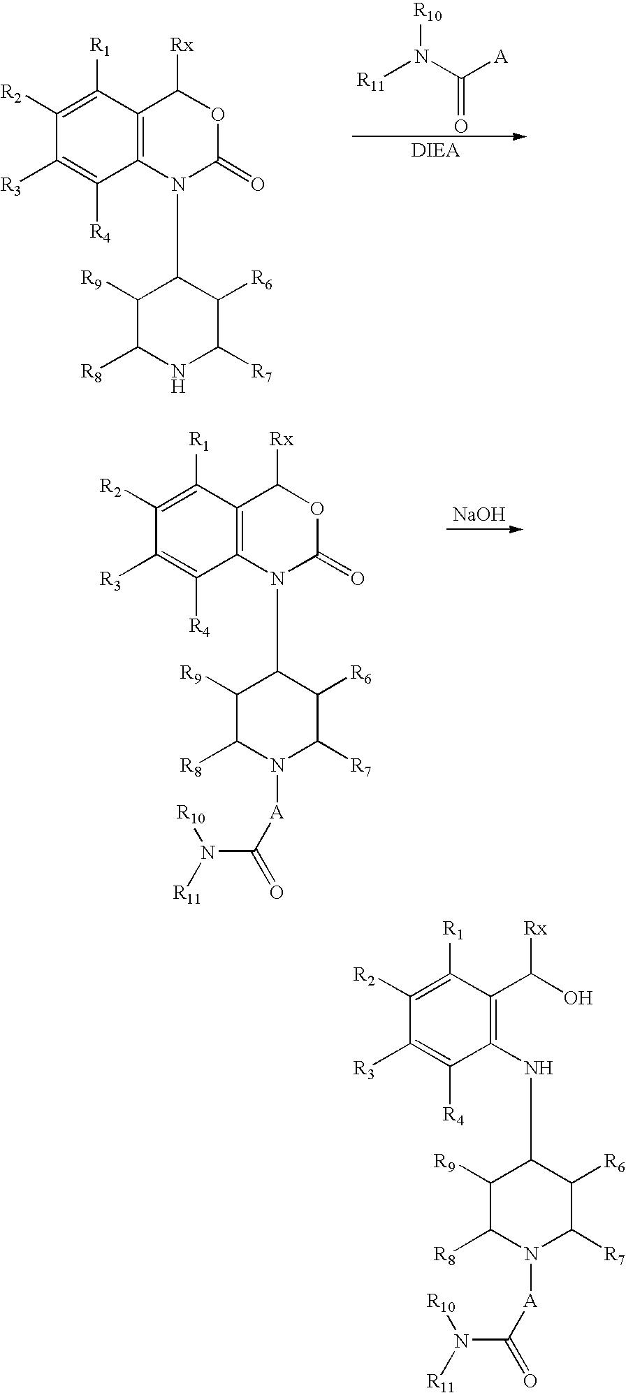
C1([R2])=C([R1])C2=C(C([R4])=C1[R3])N(C1C([R9])C([R8])NC([R7])C1[R6])C(=O)OC2[Rx].[R11]N(C([A])=O)[R10].C1([R2])=C([R1])C2=C(C([R4])=C1[R3])N(C1C([R9])C([R8])N([A]C(N([R11])[R10])=O)C([R7])C1[R6])C(=O)OC2[Rx].[NaOH].C1([R2])=C([R1])C(C(O)[Rx])=C(NC2C([R9])C([R8])N([A]C(=O)N([R10])[R11])C([R7])C2[R6])C([R4])=C1[R3]
